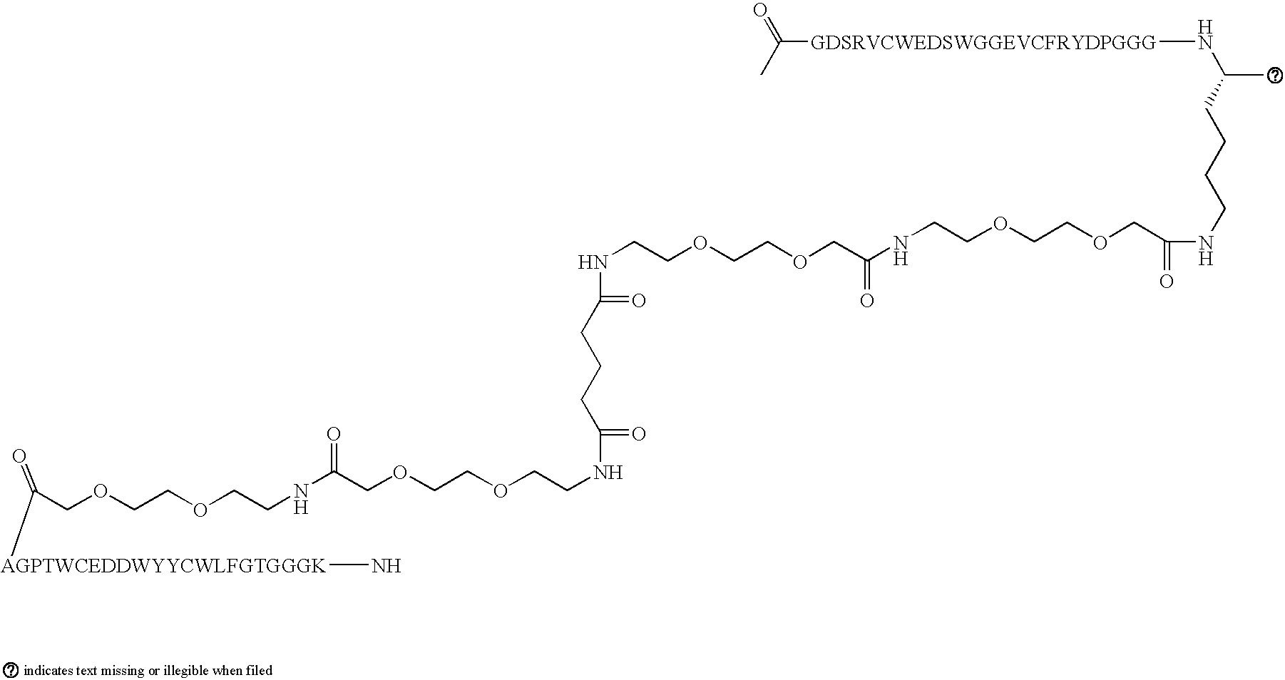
C([GDSRVCWEDSWGGEVCFRYDPGGG]NC(CCCCNC(COCCOCCNC(COCCOCCNC(=O)CCCC(NCCOCCOCC(NCCOCCOCC([AGPTWCEDDWYYCWLFGTGGGK]N)=O)=O)=O)=O)=O)C)(C)=O
